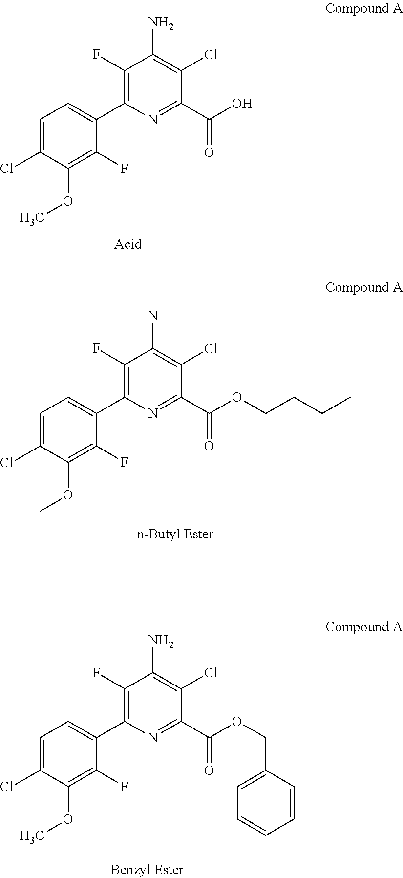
C1=C(Cl)C(OC)=C(F)C(C2=C(F)C(N)=C(Cl)C(C(O)=O)=N2)=C1.C1=C(Cl)C(OC)=C(F)C(C2=C(F)C(N)=C(Cl)C(C(OCCCC)=O)=N2)=C1.C1=C(Cl)C(OC)=C(F)C(C2=C(F)C(N)=C(Cl)C(C(OCC3=CC=CC=C3)=O)=N2)=C1
